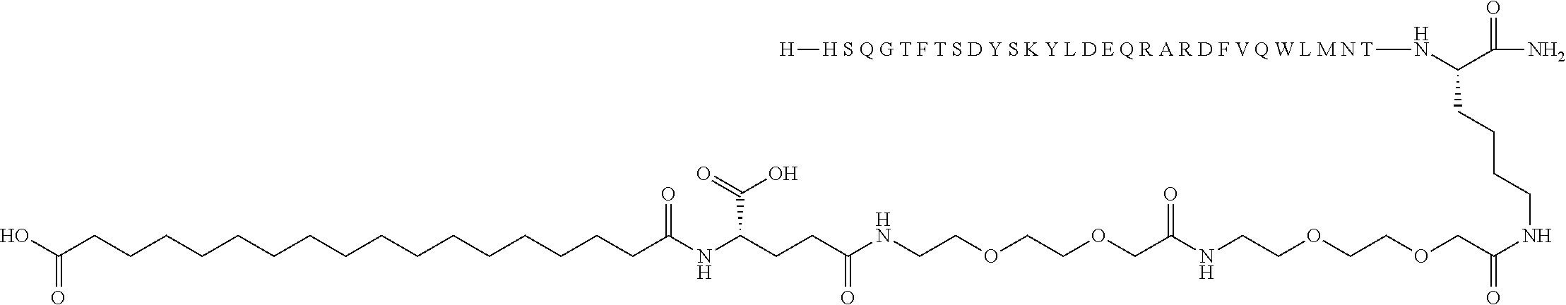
OC(CCCCCCCCCCCCCCCCC(NC(CCC(NCCOCCOCC(NCCOCCOCC(NCCCCC(N[H S Q G T F T S D Y S K Y L D E Q R A R D F V Q W L M N T][H])C(N)=O)=O)=O)=O)C(=O)O)=O)=O
